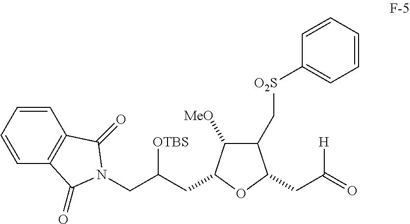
[OTBS]C(CN1C(=O)C2=C(C=CC=C2)C1=O)CC1C([MeO])C(C[O2S]C2=CC=CC=C2)C(CC(=O)[H])O1
